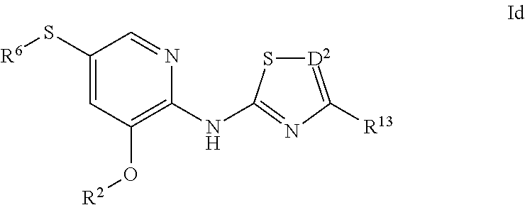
C1(S[R6])=CC(O[R2])=C(NC2=NC([R13])=[D2]S2)N=C1
